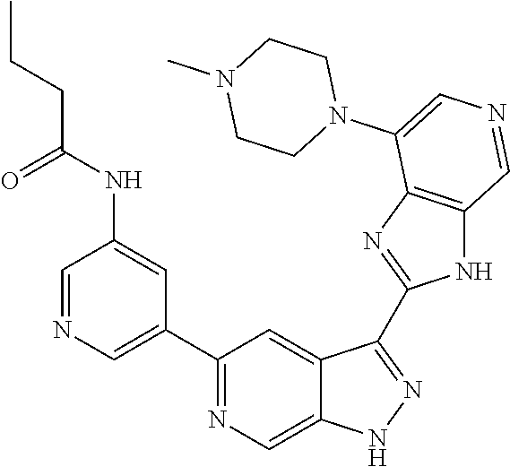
C1(C2=CN=CC(NC(=O)CCC)=C2)=NC=C2C(=C1)C(C1=NC3=C(N1)C=NC=C3N1CCN(C)CC1)=NN2
